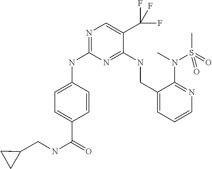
C1=C(C(NCC2CC2)=O)C=CC(NC2=NC=C(C(F)(F)F)C(NCC3=CC=CN=C3N(C)S(C)(=O)=O)=N2)=C1
